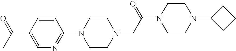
C1=CC(C(C)=O)=CN=C1N1CCN(CC(N2CCN(C3CCC3)CC2)=O)CC1
